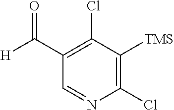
C1(C([H])=O)=C(Cl)C([TMS])=C(Cl)N=C1
